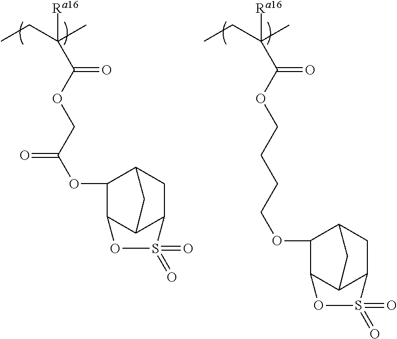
CCC(C)([Ra16])C(OCC(OC1C2C3C(CC1C3)S(=O)(=O)O2)=O)=O.CCC(C)([Ra16])C(OCCCCOC1C2C3C(CC1C3)S(=O)(=O)O2)=O
